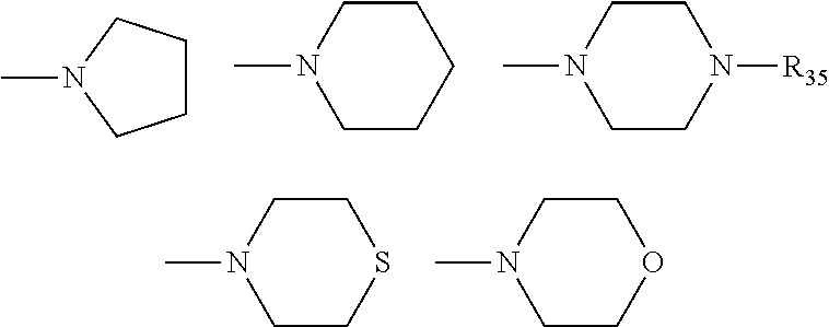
C1CCN(C)C1.C1CN(C)CCC1.C1CN(C)CCN1[R35].C1CN(C)CCS1.C1CN(C)CCO1
